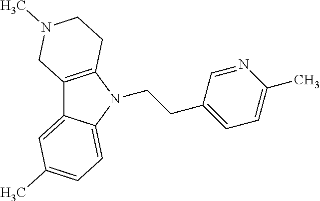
C12=C(N(CCC3=CC=C(C)N=C3)C3=CC=C(C)C=C13)CCN(C)C2
